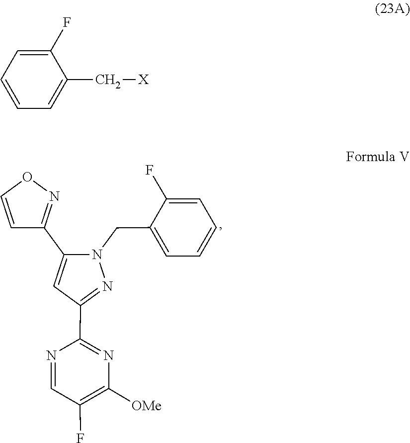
C1=NC(C2=NN(CC3=CC=CC=C3F)C(C3=NOC=C3)=C2)=NC([OMe])=C1F.C1=C(F)C(C[X])=CC=C1
